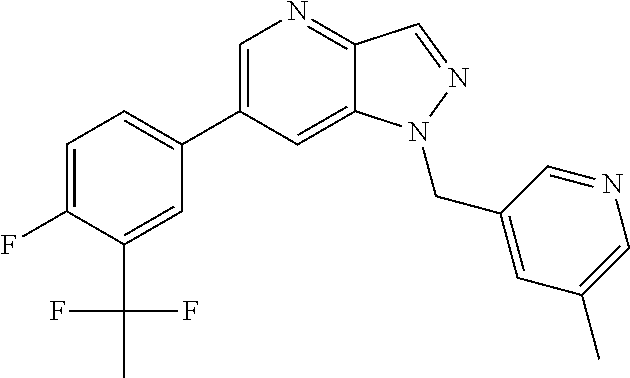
C1(C2=CC=C(F)C(C(C)(F)F)=C2)=CN=C2C(=C1)N(CC1=CC(C)=CN=C1)N=C2
